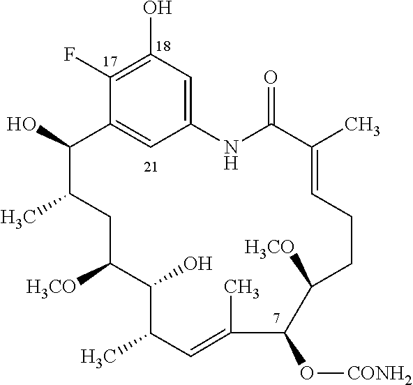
C1(O)=C(F)C2=CC(=C1)NC(=O)C(C)=CCCC([H3CO])C(O[CONH2])C(C)=CC(C)C(O)C([H3CO])CC(C)C2O
